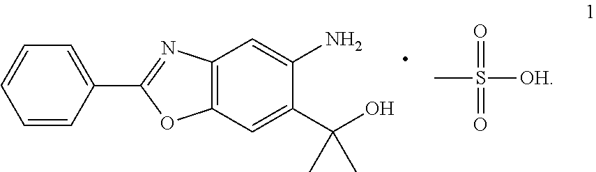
C1=CC=CC(C2=NC3=C(O2)C=C(C(O)(C)C)C(N)=C3)=C1.CS([OH])(=O)=O
